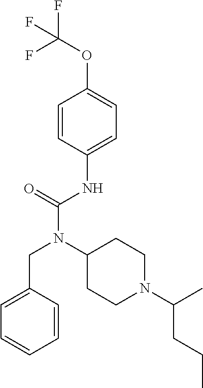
C1=C(CN(C(NC2=CC=C(OC(F)(F)F)C=C2)=O)C2CCN(C(C)CCC)CC2)C=CC=C1
